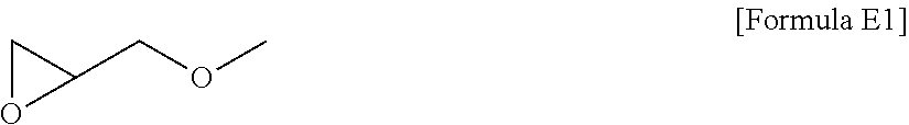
C1OC1COC
